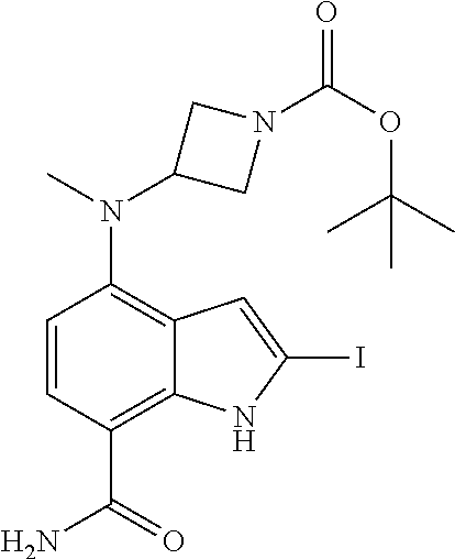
C1=CC(C(N)=O)=C2C(=C1N(C)C1CN(C(OC(C)(C)C)=O)C1)C=C(I)N2
